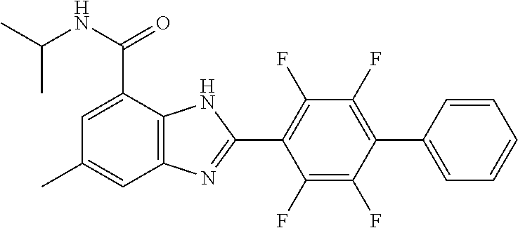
C1(F)=C(F)C(C2=CC=CC=C2)=C(F)C(F)=C1C1=NC2=C(N1)C(C(NC(C)C)=O)=CC(C)=C2
